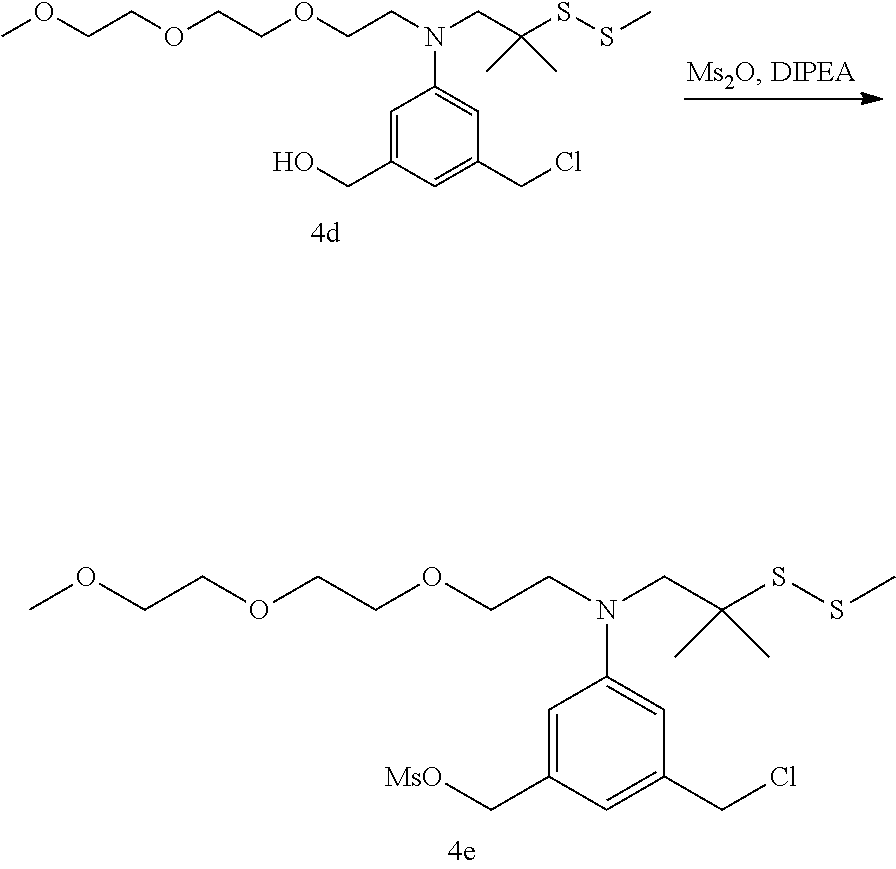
C1=C(C[MsO])C=C(CCl)C=C1N(CCOCCOCCOC)CC(SSC)(C)C.C1=C(CO)C=C(CCl)C=C1N(CCOCCOCCOC)CC(SSC)(C)C
